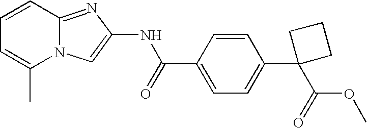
C1=CC2=NC(NC(=O)C3=CC=C(C4(C(OC)=O)CCC4)C=C3)=CN2C(C)=C1
